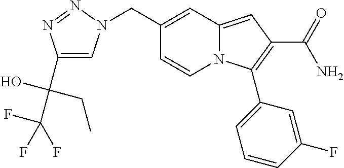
C1(CN2C=C(C(O)(C(F)(F)F)CC)N=N2)=CC2=CC(C(N)=O)=C(C3=CC=CC(F)=C3)N2C=C1
